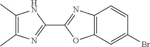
C12=C(C=C(Br)C=C1)OC(C1=NC(C)=C(C)N1)=N2
